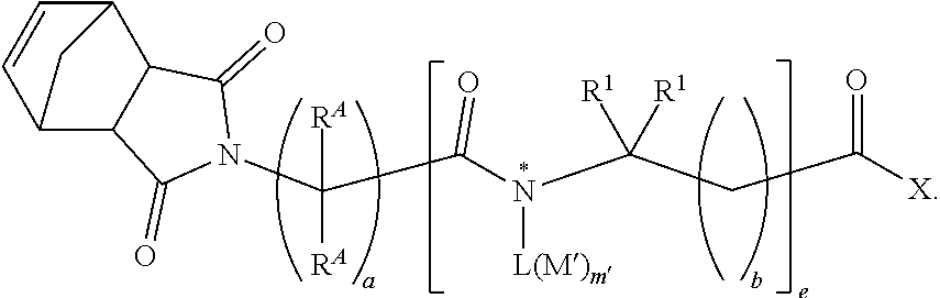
C12C=CC(C3C1C(=O)N(C(C(N([L(M)m])C(CC([X])=O)([R1])[R1])=O)([RA])[RA])C3=O)C2
